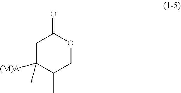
C1C(C)([(M)A])C(C)COC1=O
